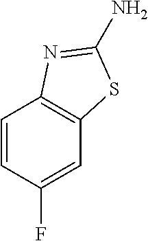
C1=CC(F)=CC2=C1N=C(N)S2
